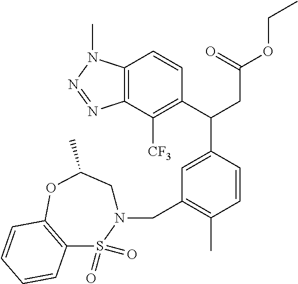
C12=C(C([CF3])=C(C(CC(OCC)=O)C3=CC(CN4CC(C)OC5=C(S4(=O)=O)C=CC=C5)=C(C)C=C3)C=C1)N=NN2C
